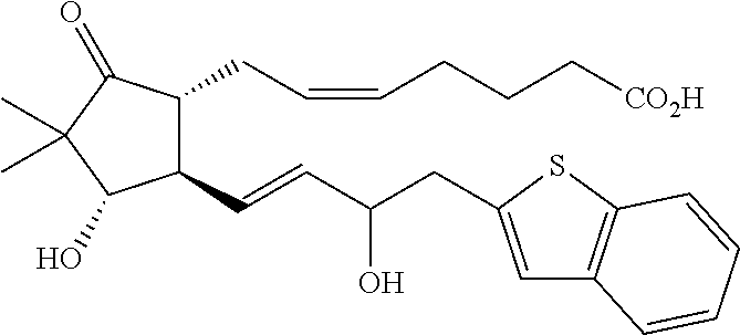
C1(C=CC(CC2=CC3=C(S2)C=CC=C3)O)C(CC=CCCC[CO2H])C(=O)C(C)(C)C1O
